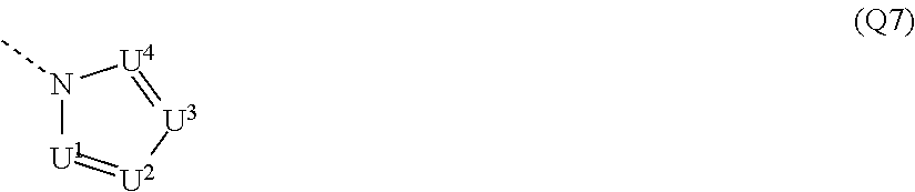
N1(C)[U1]=[U2][U3]=[U4]1
